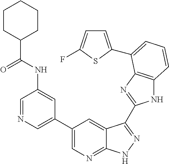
C1(C2=CN=CC(NC(C3CCCCC3)=O)=C2)=CN=C2C(=C1)C(C1=NC3=C(N1)C=CC=C3C1=CC=C(F)S1)=NN2
